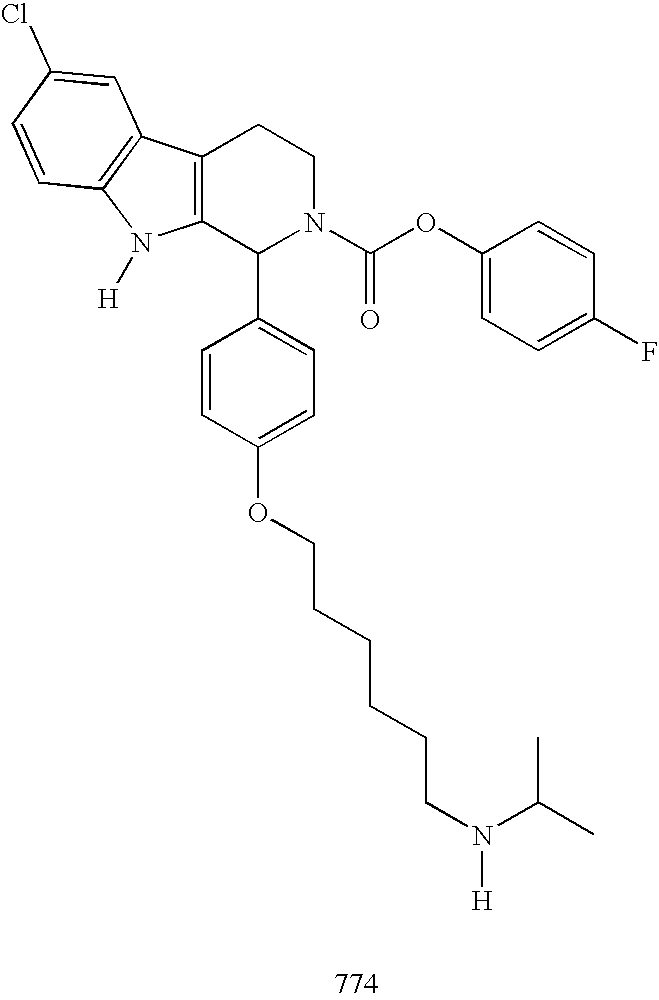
C12=C(C(C3=CC=C(OCCCCCCN([H])C(C)C)C=C3)N(C(OC3=CC=C(F)C=C3)=O)CC1)N([H])C1=C2C=C(Cl)C=C1
